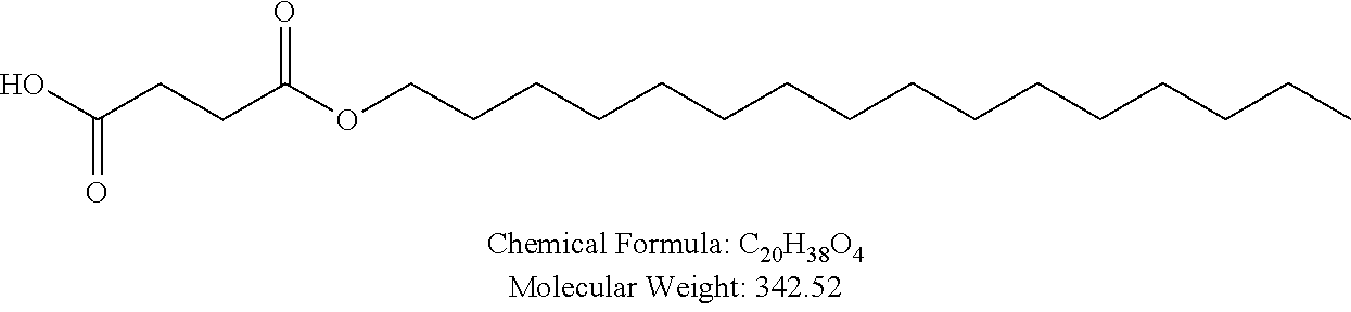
C(CC)CCCCCCCCCCCCCOC(CCC(O)=O)=O
